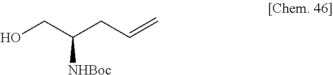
OCC(CC=C)[NHBoc]
